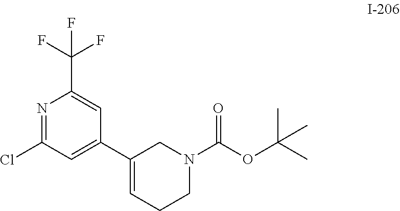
N1=C(Cl)C=C(C2=CCCN(C(=O)OC(C)(C)C)C2)C=C1C(F)(F)F
